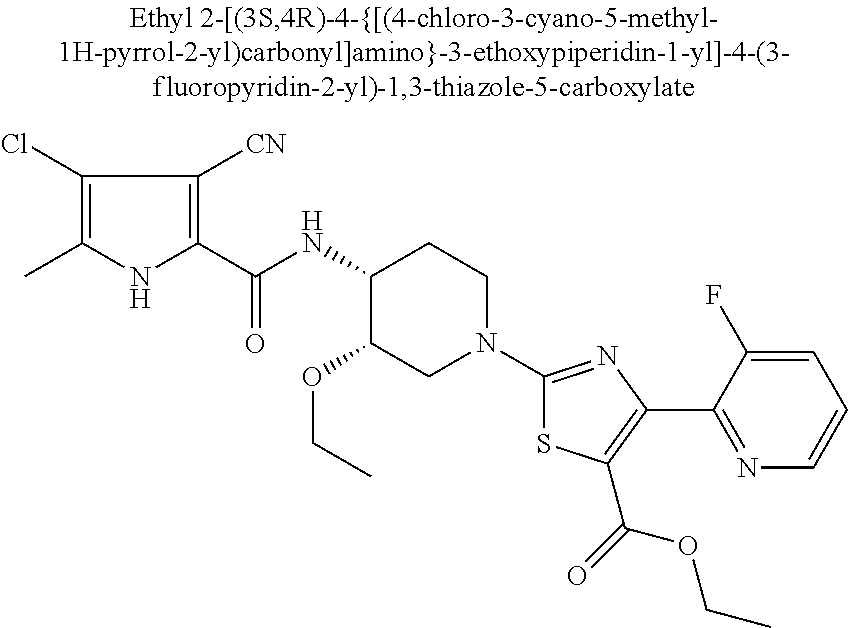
C(C)OC1C(NC(C2=C([CN])C(Cl)=C(C)N2)=O)CCN(C2=NC(C3=NC=CC=C3F)=C(C(=O)OCC)S2)C1
